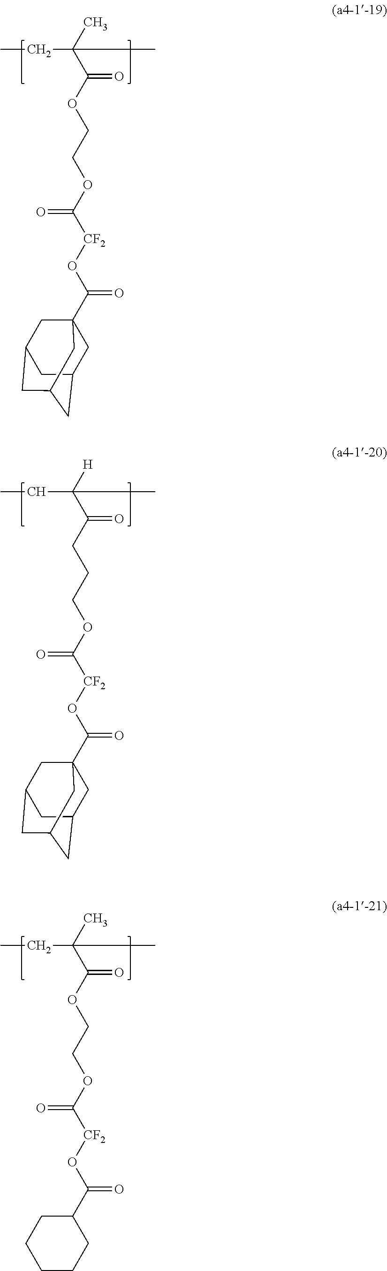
CCC(C(OCCOC([CF2]OC(C12CC3CC(CC(C1)C3)C2)=O)=O)=O)(C)C.CCC(C(CCCOC([CF2]OC(C12CC3CC(CC(C1)C3)C2)=O)=O)=O)([H])C.CCC(C(OCCOC([CF2]OC(C1CCCCC1)=O)=O)=O)(C)C
